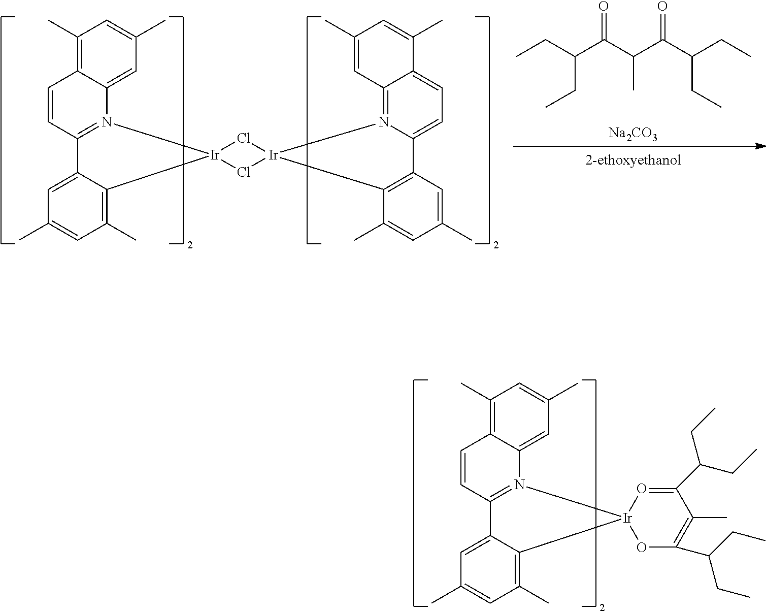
C1(C)=C2C(=CC(C)=C1)C1=N(C3=CC(C)=CC(C)=C3C=C1)[Ir]21Cl[Ir]2(Cl1)C1=C(C=C(C)C=C1C)C1=CC=C3C(C)=CC(C)=CC3=N21.CCC(CC)C(=O)C(C(=O)C(CC)CC)C.[Na2CO3].C1(C)=C2C(=CC(C)=C1)C1=N(C3=CC(C)=CC(C)=C3C=C1)[Ir]21OC(C(CC)CC)=C(C)C(C(CC)CC)=O1
